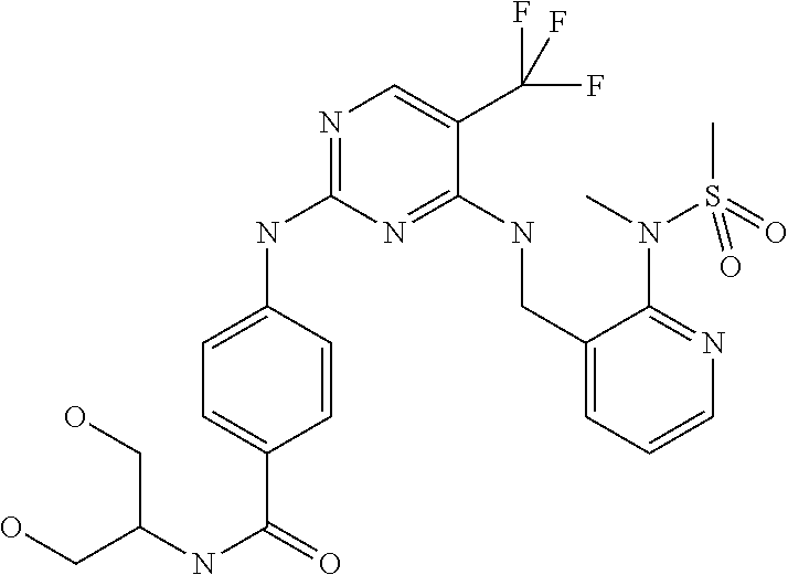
C1=C(NC2=NC=C(C(F)(F)F)C(NCC3=CC=CN=C3N(C)S(C)(=O)=O)=N2)C=CC(C(=O)NC(CO)CO)=C1
